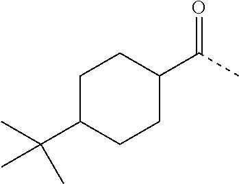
C1CC(C(=O)C)CCC1C(C)(C)C
